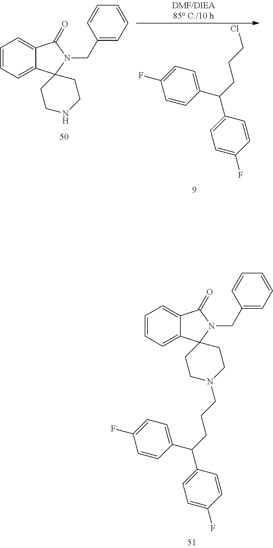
C1=CC(C(C2=CC=C(F)C=C2)CCCN2CCC3(C4=CC=CC=C4C(=O)N3CC3=CC=CC=C3)CC2)=CC=C1F.C1=CC=C2C(=C1)C(=O)N(CC1=CC=CC=C1)C21CCNCC1.C1=CC(C(C2=CC=C(F)C=C2)CCCCl)=CC=C1F
